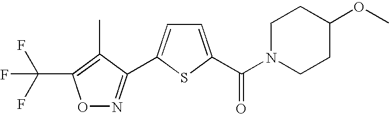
C1=C(C(N2CCC(OC)CC2)=O)SC(C2=NOC(C(F)(F)F)=C2C)=C1
